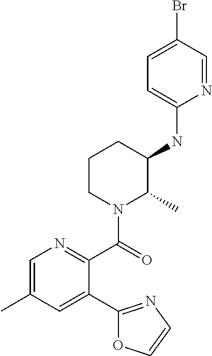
C1(NC2C(C)N(C(=O)C3=NC=C(C)C=C3C3=NC=CO3)CCC2)=CC=C(Br)C=N1
